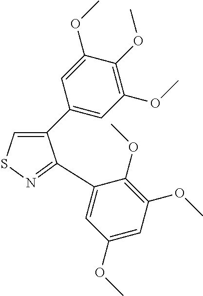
C1(C2=CC(OC)=C(OC)C(OC)=C2)=CSN=C1C1=CC(OC)=CC(OC)=C1OC
